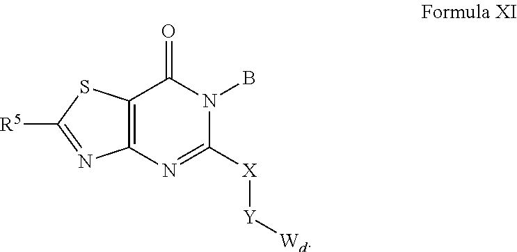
C12=C(N=C([X][Y][Wd])N(B)C1=O)N=C([R5])S2
